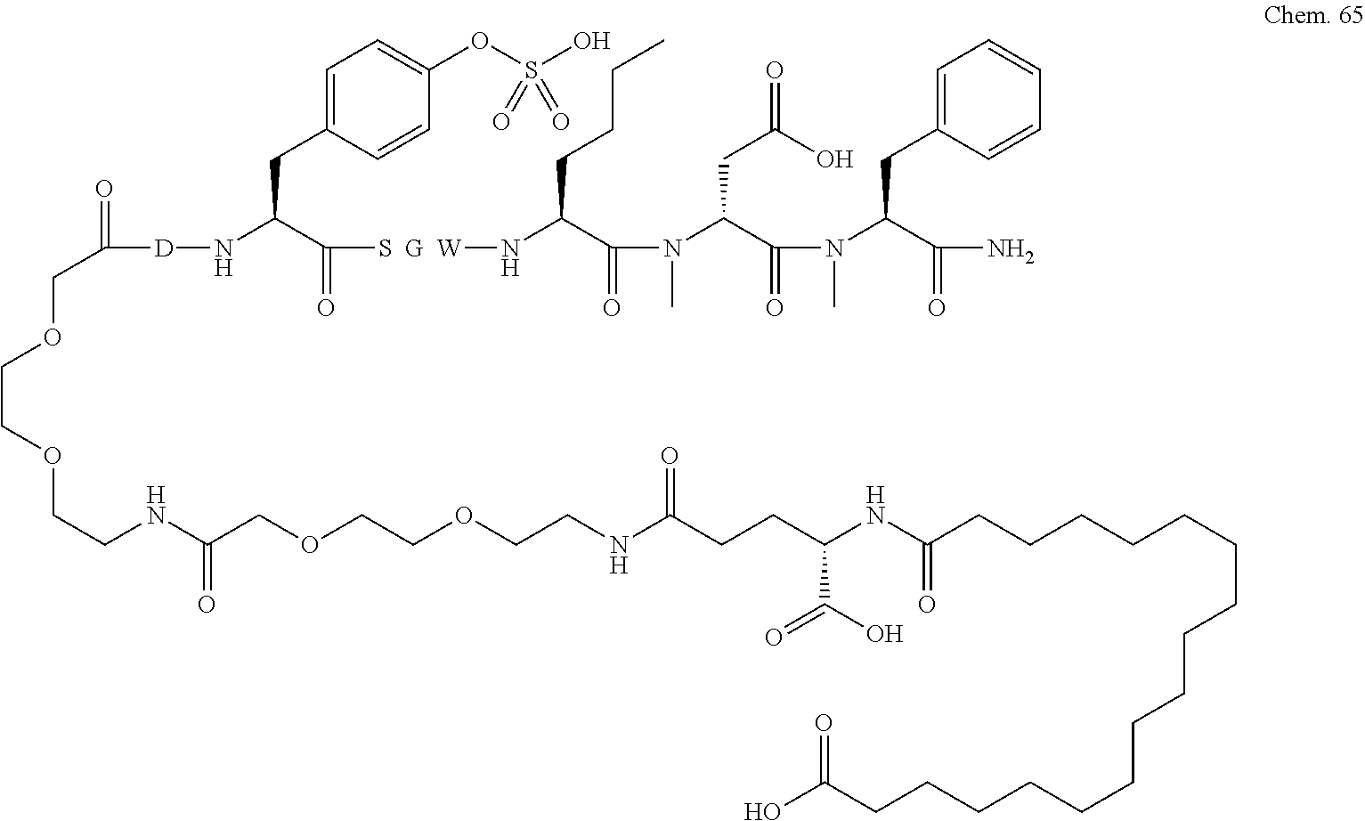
C1=C(CC(C([S  G  W]NC(C(N(C(C(N(C(C(N)=O)CC2=CC=CC=C2)C)=O)CC(O)=O)C)=O)CCCC)=O)N[D]C(COCCOCCNC(COCCOCCNC(CCC(NC(CCCCCCCCCCCCCCCCC(O)=O)=O)C(O)=O)=O)=O)=O)C=CC(OS(O)(=O)=O)=C1
